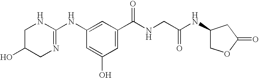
C1NC(NC2=CC(C(NCC(NC3COC(=O)C3)=O)=O)=CC(O)=C2)=NCC1O
